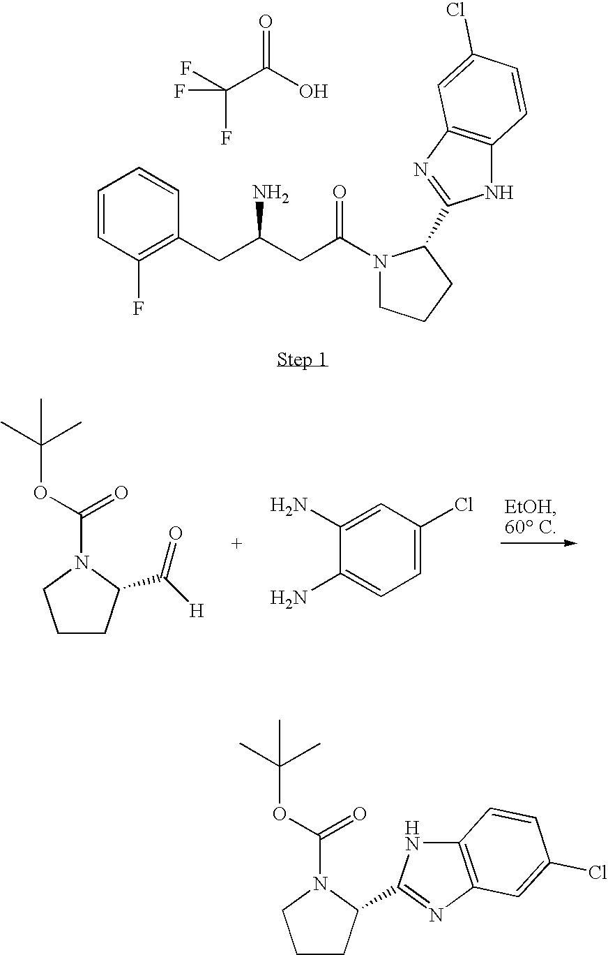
C1=CC(F)=C(CC(CC(N2CCCC2C2=NC3=C(N2)C=CC(Cl)=C3)=O)N)C=C1.C(C(O)=O)(F)(F)F.C1CC(C([H])=O)N(C(OC(C)(C)C)=O)C1.C1=C(N)C(N)=CC=C1Cl.C1CC(C2=NC3=C(N2)C=CC(Cl)=C3)N(C(OC(C)(C)C)=O)C1
